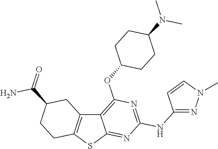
C12=C(SC3=NC(NC4=NN(C)C=C4)=NC(OC4CCC(N(C)C)CC4)=C13)CCC(C(=O)N)C2
